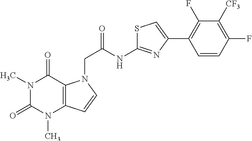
C1=CC(F)=C([CF3])C(F)=C1C1=CSC(NC(CN2C3=C(C=C2)N(C)C(=O)N(C)C3=O)=O)=N1
